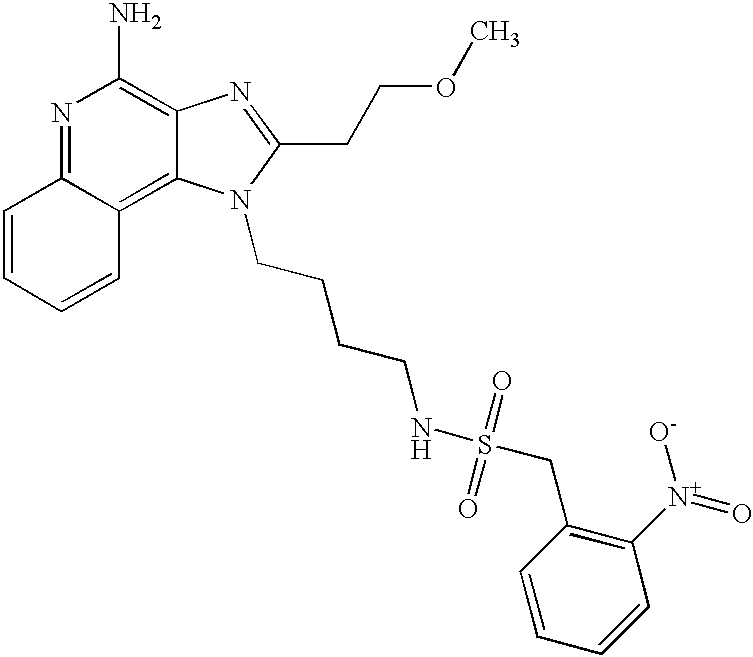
N1=C2C(=C3C(=C1N)N=C(CCOC)N3CCCCNS(=O)(=O)CC1=C([N+]([O-])=O)C=CC=C1)C=CC=C2
